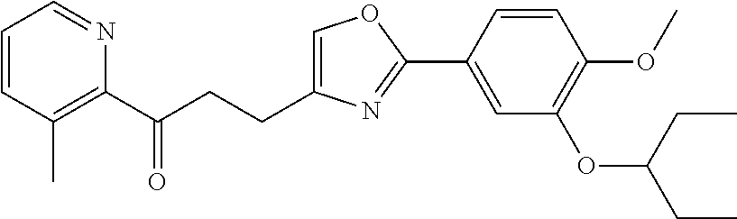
C1=C(CCC(C2=C(C)C=CC=N2)=O)N=C(C2=CC(OC(CC)CC)=C(OC)C=C2)O1
